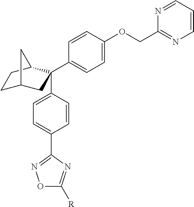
C1C2CC(C3=CC=C(OCC4=NC=CC=N4)C=C3)(C3=CC=C(C4=NOC([R])=N4)C=C3)C(C1)C2
